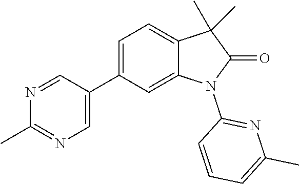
C1(C2=CN=C(C)N=C2)=CC=C2C(=C1)N(C1=NC(C)=CC=C1)C(=O)C2(C)C
